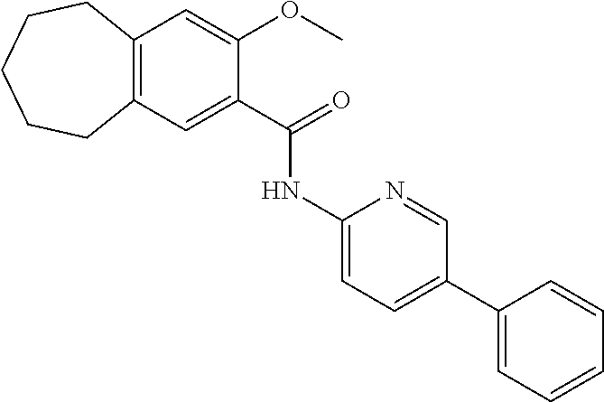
C12=C(C=C(C(=O)NC3=CC=C(C4=CC=CC=C4)C=N3)C(OC)=C1)CCCCC2
